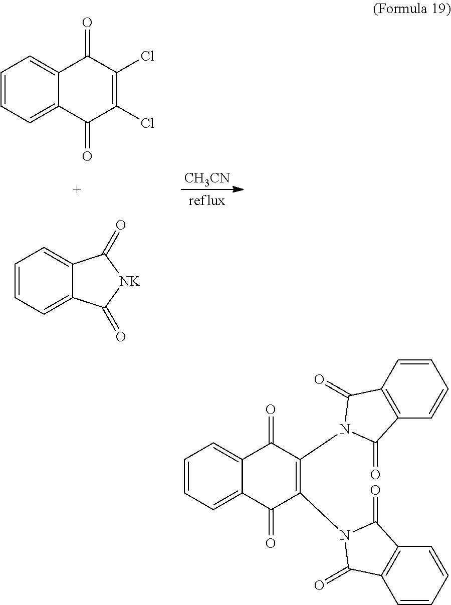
C1=CC=C2C(=C1)C(=O)C(Cl)=C(Cl)C2=O.C1=CC=C2C(=C1)C(=O)[NK]C2=O.[CH3CN].C1=CC=C2C(=C1)C(=O)C(N1C(=O)C3=C(C=CC=C3)C1=O)=C(N1C(=O)C3=C(C=CC=C3)C1=O)C2=O
